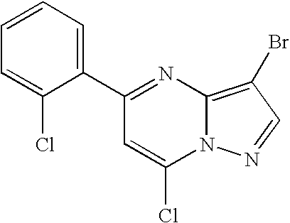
C1(C2=NC3=C(Br)C=NN3C(Cl)=C2)=CC=CC=C1Cl
